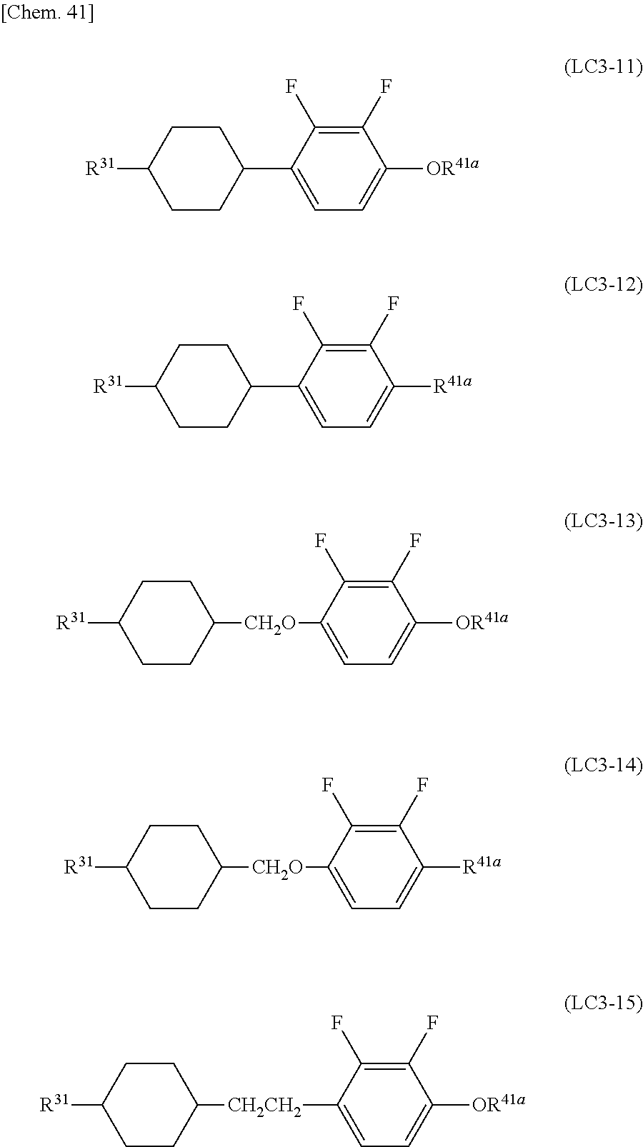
C1CC(C2=CC=C([OR41a])C(F)=C2F)CCC1[R31].C1CC([CH2O]C2=CC=C([OR41a])C(F)=C2F)CCC1[R31].C1CC(C2=CC=C([R41a])C(F)=C2F)CCC1[R31].C1CC([CH2O]C2=CC=C([R41a])C(F)=C2F)CCC1[R31].C1CC([CH2CH2]C2=CC=C([OR41a])C(F)=C2F)CCC1[R31]
